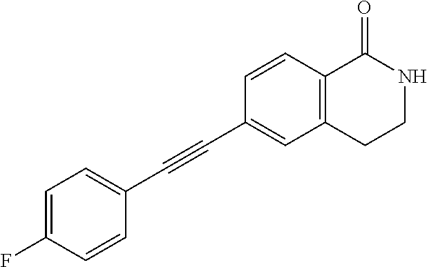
C1=C(F)C=CC(C#CC2=CC3=C(C=C2)C(=O)NCC3)=C1
